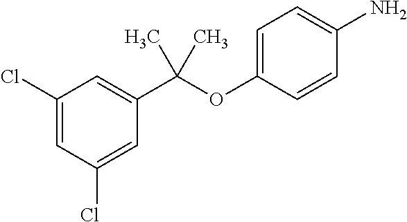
C1(Cl)=CC(Cl)=CC(C(OC2=CC=C(N)C=C2)(C)C)=C1
